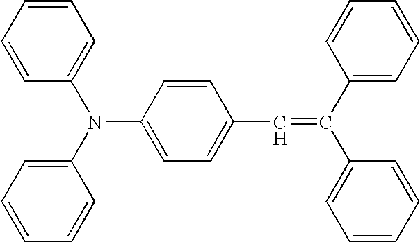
C1=CC=CC(N(C2=CC=C(C=C(C3=CC=CC=C3)C3=CC=CC=C3)C=C2)C2=CC=CC=C2)=C1
